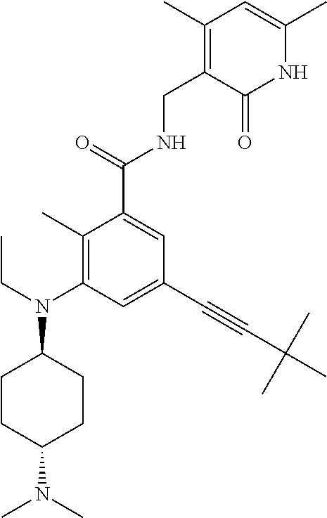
C1CC(N(C)C)CCC1N(CC)C1=C(C)C(C(=O)NCC2=C(C)C=C(C)NC2=O)=CC(C#CC(C)(C)C)=C1
